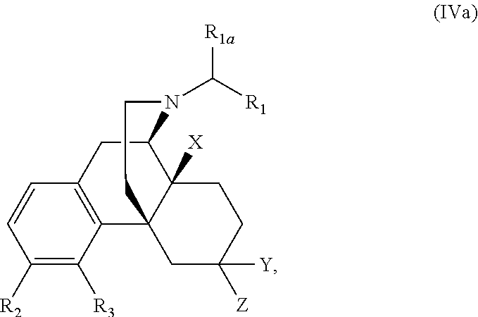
C1([R2])=C([R3])C2=C(C=C1)CC1N(C([R1a])[R1])CCC23C1([X])CCC([Y])([Z])C3
